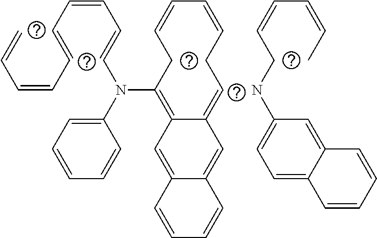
C(=CC=CC=CC=C)C=CN(C1=CC=CC=C1)C1=C2C(=CCC=CC=CC1)C=C1C(=C2)C=CC=C1.N(CC=CC=CC)C1=CC=C2C(=C1)C=CC=C2
